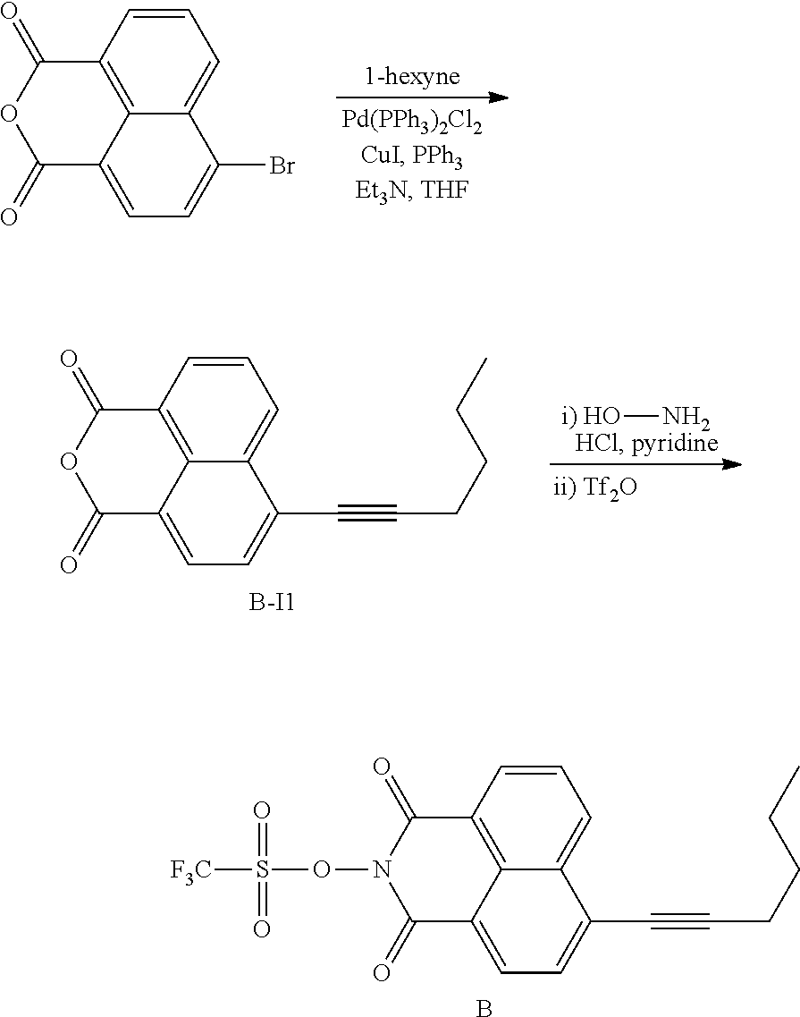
C12=C3C(=CC=C(Br)C3=CC=C1)C(=O)OC2=O.C12=C3C(=CC=C(C#CCCCC)C3=CC=C1)C(=O)N(OS([F3C])(=O)=O)C2=O.B.[i) HO]N.C12=C3C(=CC=C(C#CCCCC)C3=CC=C1)C(=O)OC2=O.[B-I1]
